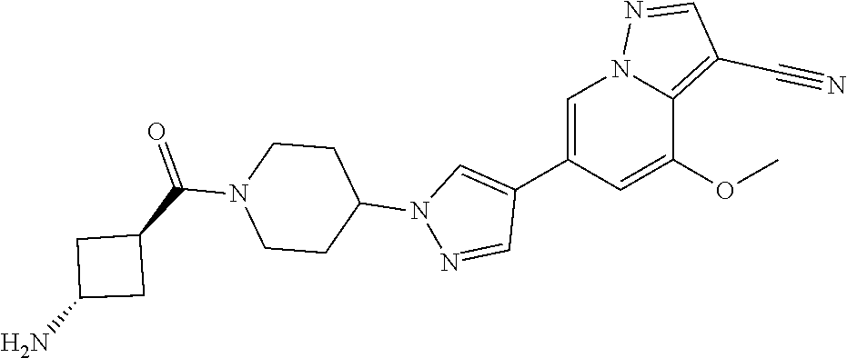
C1(C2=CN(C3CCN(C(C4CC(N)C4)=O)CC3)N=C2)=CN2C(=C(C#N)C=N2)C(OC)=C1
